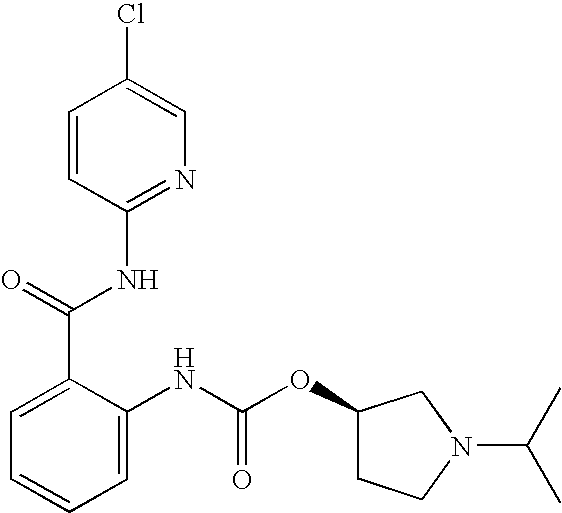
C1=CC(NC(C2=CC=CC=C2NC(OC2CCN(C(C)C)C2)=O)=O)=NC=C1Cl
